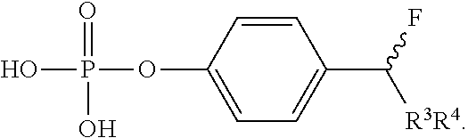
C1=C(OP(=O)(O)O)C=CC(C(F)[R3R4])=C1
